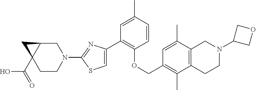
C1(C2=CSC(N3CC4C(C(=O)O)(CC3)C4)=N2)=C(OCC2=C(C)C3=C(C(C)=C2)CN(C2COC2)CC3)C=CC(C)=C1
